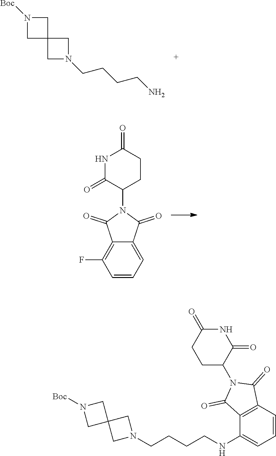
C1C2(CN1[Boc])CN(CCCCN)C2.C1=CC=C2C(=C1F)C(=O)N(C1CCC(=O)NC1=O)C2=O.C1=CC2=C(C(NCCCCN3CC4(C3)CN([Boc])C4)=C1)C(=O)N(C1C(=O)NC(=O)CC1)C2=O
